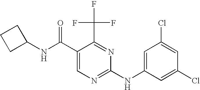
N(C(C1=CN=C(NC2=CC(Cl)=CC(Cl)=C2)N=C1C(F)(F)F)=O)C1CCC1
